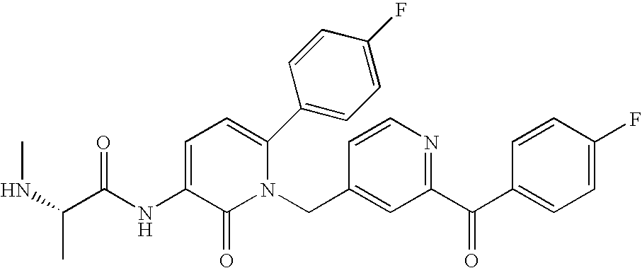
C1(C(C2=NC=CC(CN3C(C4=CC=C(F)C=C4)=CC=C(NC(C(NC)C)=O)C3=O)=C2)=O)=CC=C(F)C=C1
